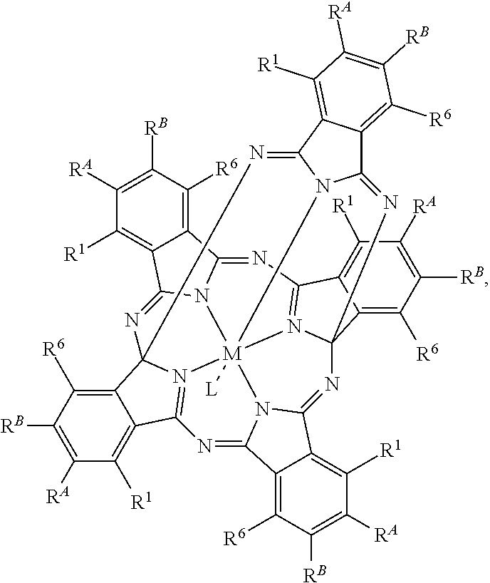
C12=C([R6])C([RB])=C([RA])C([R1])=C1C1=NC34C5=C([R6])C([RB])=C([RA])C([R1])=C5C5=N3[M]367([L])N8C(=NC9(C%10=C([R6])C([RB])=C([RA])C([R1])=C%10C(=N93)N=C2N61)N=C1C2=C([R6])C([RB])=C([RA])C([R1])=C2C(=N4)N17)C1=C([R1])C([RA])=C([RB])C([R6])=C1C8=N5
